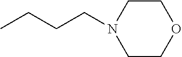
CCCCN1CCOCC1
